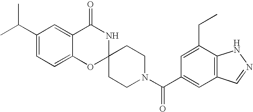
C1(C(C)C)=CC=C2C(=C1)C(=O)NC1(O2)CCN(C(=O)C2=CC3=C(C(CC)=C2)NN=C3)CC1
